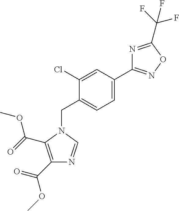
C1(C2=CC=C(CN3C=NC(C(OC)=O)=C3C(OC)=O)C(Cl)=C2)=NOC(C(F)(F)F)=N1
